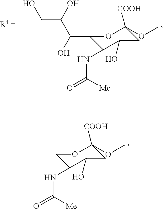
C1(C(O)C(O)CO)C(NC(=O)[Me])C(O)CC(OC)([COOH])O1.C1C(NC(=O)[Me])C(O)CC(OC)([COOH])O1
